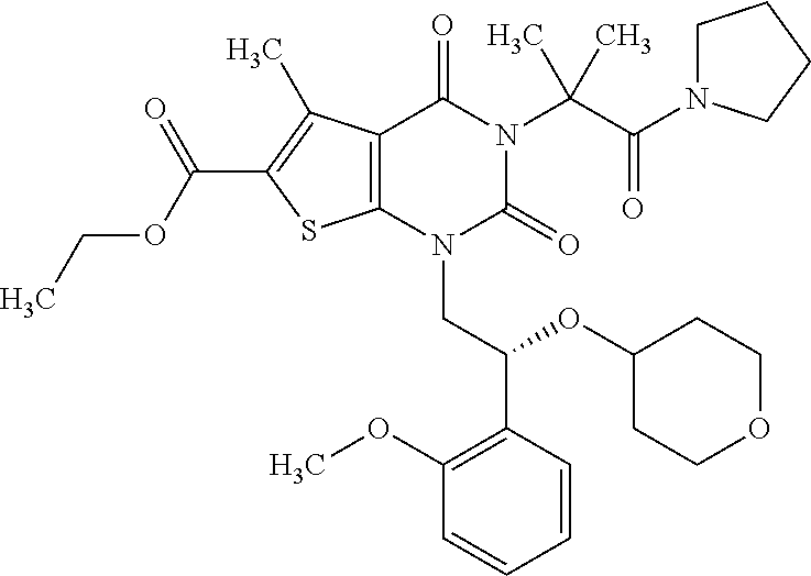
C12=C(C(C)=C(C(=O)OCC)S1)C(=O)N(C(C(=O)N1CCCC1)(C)C)C(=O)N2CC(C1=C(OC)C=CC=C1)OC1CCOCC1
